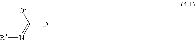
[O-]C(=N[R5])[D]
